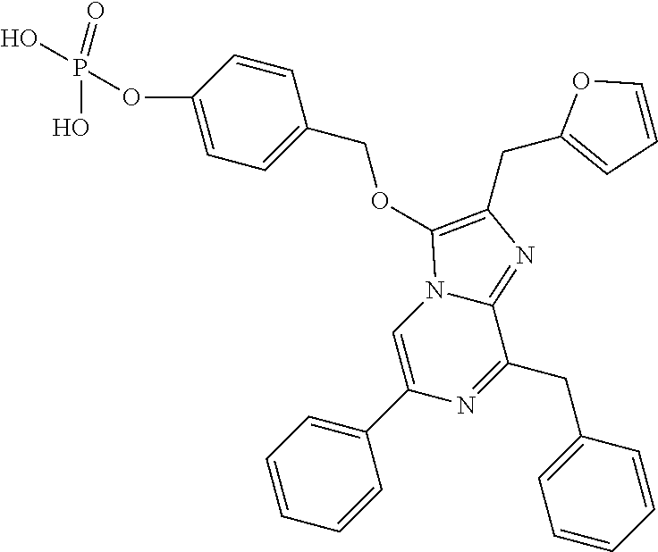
C1(C2=CN3C(=NC(CC4=CC=CO4)=C3OCC3=CC=C(OP(=O)(O)O)C=C3)C(CC3=CC=CC=C3)=N2)=CC=CC=C1
